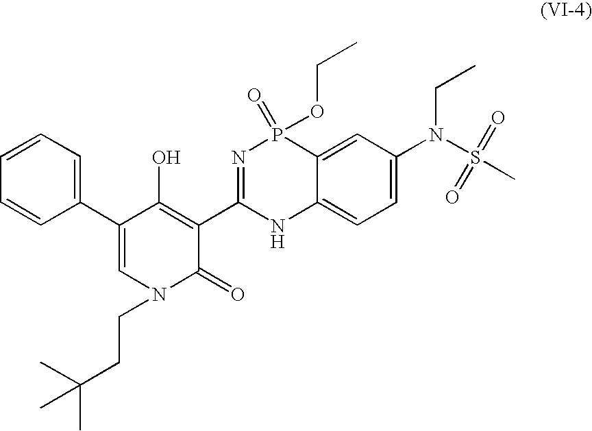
C1(C2=CN(CCC(C)(C)C)C(=O)C(C3=NP(=O)(OCC)C4=CC(N(S(C)(=O)=O)CC)=CC=C4N3)=C2O)=CC=CC=C1
